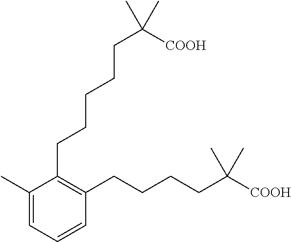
C1(C)=CC=CC(CCCCC([COOH])(C)C)=C1CCCCCC([COOH])(C)C
